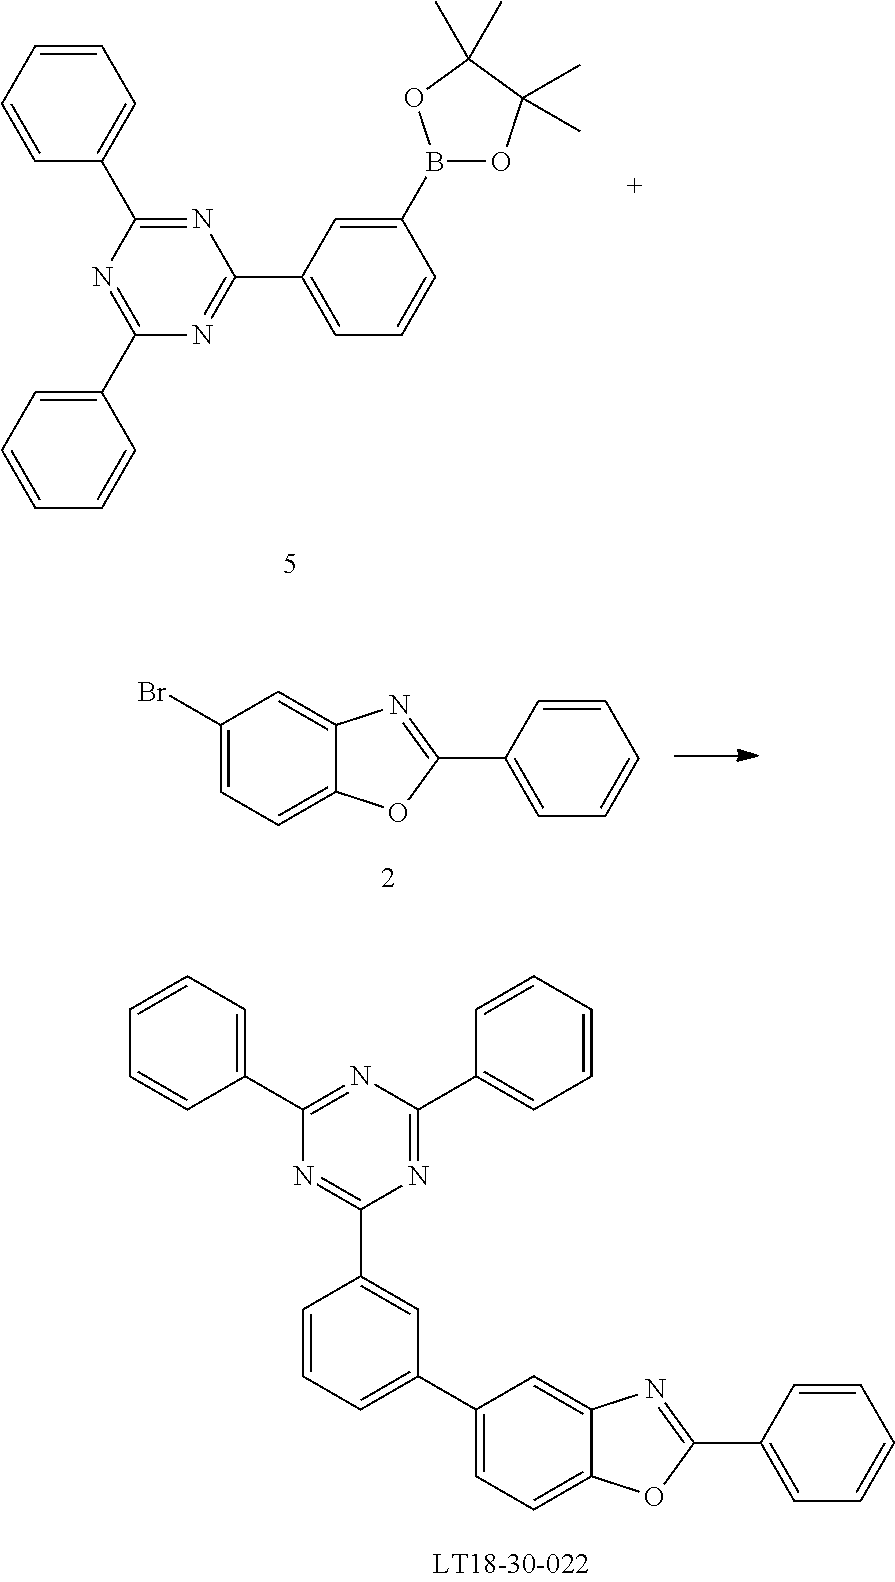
C1=CC=CC(C2=NC(C3=CC=CC(B4OC(C)(C)C(C)(C)O4)=C3)=NC(C3=CC=CC=C3)=N2)=C1.C1(Br)=CC=C2C(=C1)N=C(C1=CC=CC=C1)O2.C1(C2=CC=CC(C3=NC(C4=CC=CC=C4)=NC(C4=CC=CC=C4)=N3)=C2)=CC=C2C(=C1)N=C(C1=CC=CC=C1)O2
